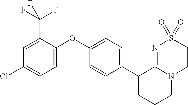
C1(OC2=CC=C(Cl)C=C2C(F)(F)F)=CC=C(C2CCCN3C2=NS(=O)(=O)CC3)C=C1
